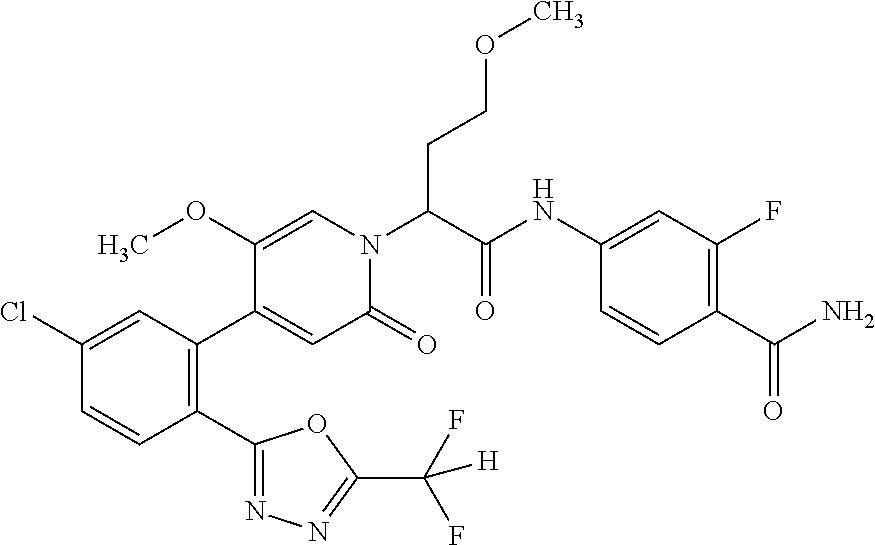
C1(Cl)=CC(C2=CC(=O)N(C(C(NC3=CC(F)=C(C(=O)N)C=C3)=O)CCOC)C=C2OC)=C(C2=NN=C(C(F)(F)[H])O2)C=C1
